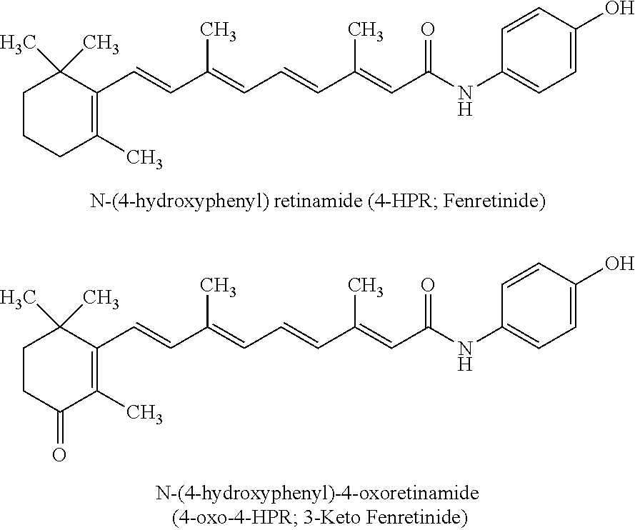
C1CC(=O)C(C)=C(C=CC(=CC=CC(=CC(NC2=CC=C(O)C=C2)=O)C)C)C1(C)C.C1CCC(C)=C(C=CC(=CC=CC(=CC(NC2=CC=C(O)C=C2)=O)C)C)C1(C)C
